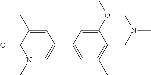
C1=C(C2=CN(C)C(=O)C(C)=C2)C=C(OC)C(CN(C)C)=C1C
